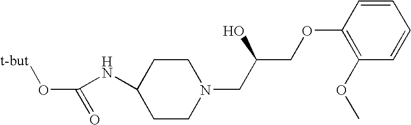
C1CC(NC(O[t-but])=O)CCN1CC(COC1=C(OC)C=CC=C1)O
